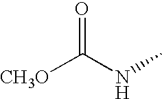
[CH3O]C(NC)=O
